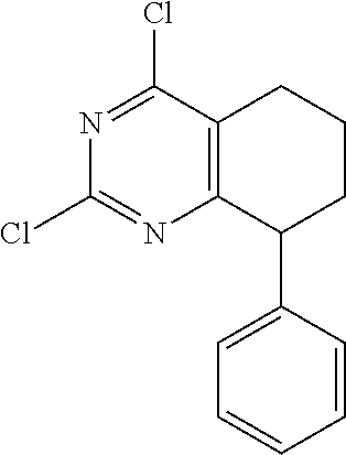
N1=C(Cl)C2=C(N=C1Cl)C(C1=CC=CC=C1)CCC2
